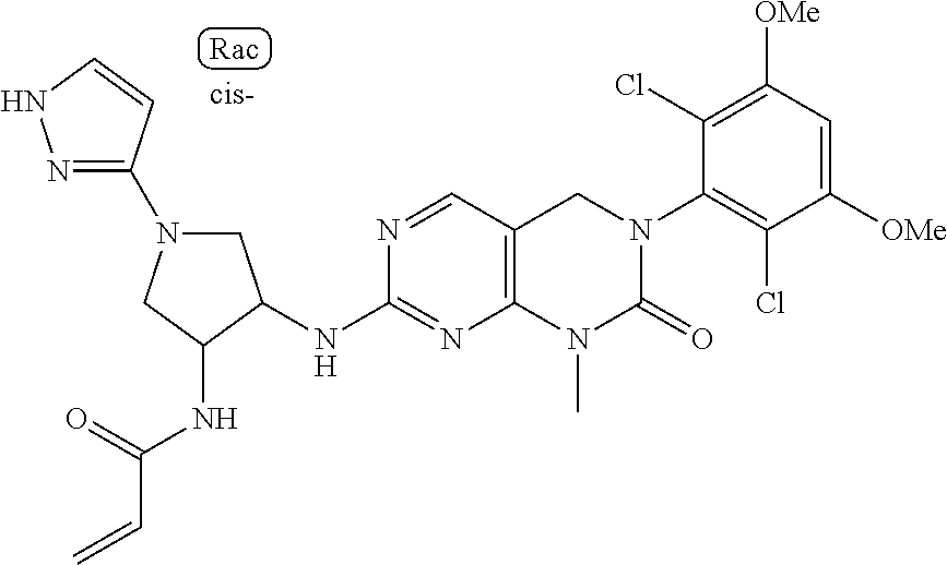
C1([OMe])=C(Cl)C(N2CC3=C(N(C)C2=O)N=C(NC2C(NC(C=C)=O)CN(C4=NNC=C4)C2)N=C3)=C(Cl)C([OMe])=C1
